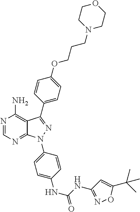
N1=CN=C2C(=C1N)C(C1=CC=C(OCCCN3CCOCC3)C=C1)=NN2C1=CC=C(NC(=O)NC2=NOC(C(C)(C)C)=C2)C=C1
